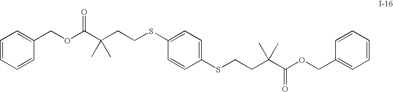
C1=CC=CC(COC(C(CCSC2=CC=C(SCCC(C(OCC3=CC=CC=C3)=O)(C)C)C=C2)(C)C)=O)=C1
